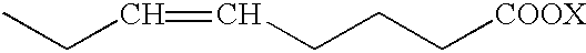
CCC=CCCC[COOX]
